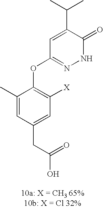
C1(C)=CC(CC(O)=O)=CC([X])=C1OC1=NNC(=O)C(C(C)C)=C1
